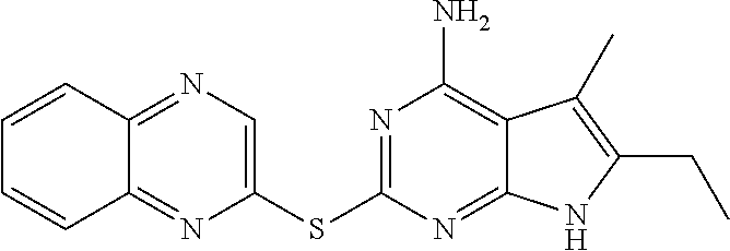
C1(SC2=NC(N)=C3C(=N2)NC(CC)=C3C)=CN=C2C(=N1)C=CC=C2
